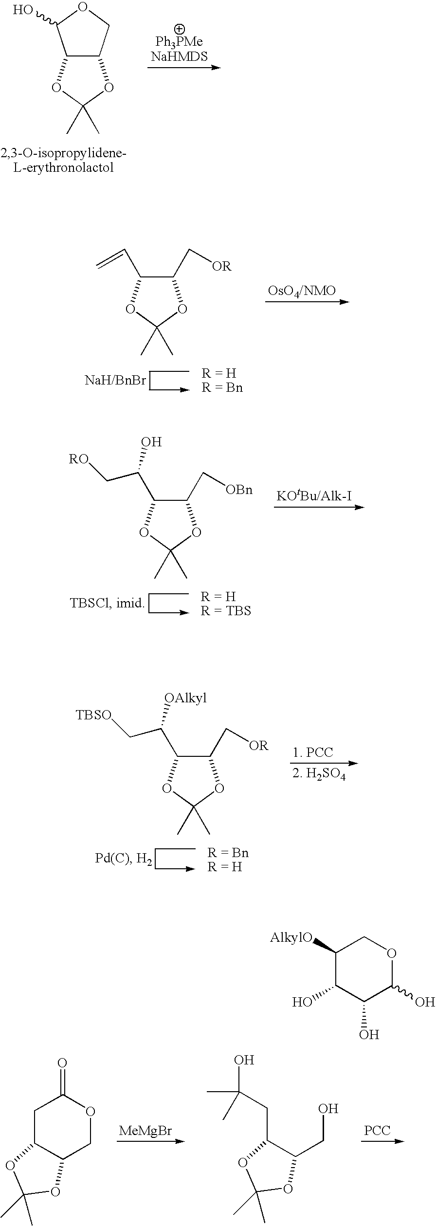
C12C(COC1O)OC(C)(C)O2.[MeMgBr].[PCC].C1C2C(COC1=O)OC(C)(C)O2.C(C1C(CO)OC(C)(C)O1)C(O)(C)C.C1(C=C)C(C[OR])OC(C)(C)O1.C1(C(C[RO])O)C(C[OBn])OC(C)(C)O1.C1(C(C[TBSO])[OAlkyl])C(C[OR])OC(C)(C)O1.C1([AlkylO])C(O)C(O)C(O)OC1
